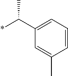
C1(C(*)C)=CC=CC(C)=C1
